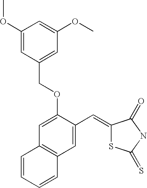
C1(OC)=CC(COC2=CC3=C(C=C2C=C2SC(=S)NC2=O)C=CC=C3)=CC(OC)=C1
